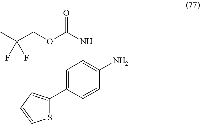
O(C(NC1=C(N)C=CC(C2=CC=CS2)=C1)=O)CC(C)(F)F
